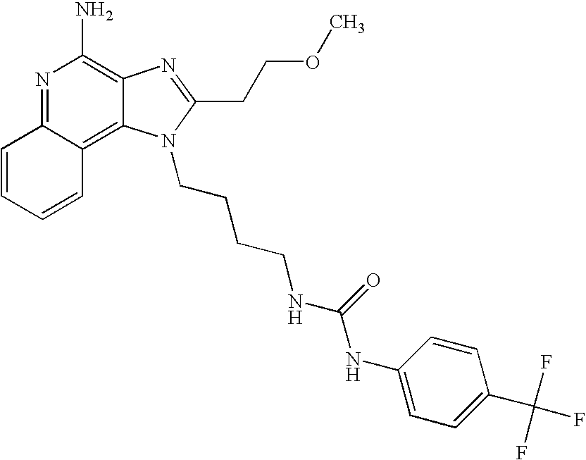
N1=C2C(=C3C(=C1N)N=C(CCOC)N3CCCCNC(NC1=CC=C(C(F)(F)F)C=C1)=O)C=CC=C2
